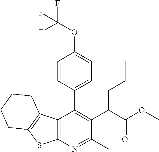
C12=C(N=C(C)C(C(C(OC)=O)CCC)=C1C1=CC=C(OC(F)(F)F)C=C1)SC1=C2CCCC1
